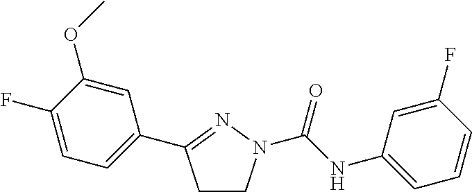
C1CN(C(NC2=CC=CC(F)=C2)=O)N=C1C1=CC=C(F)C(OC)=C1
